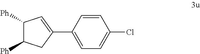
C1([Ph])C([Ph])CC(C2=CC=C(Cl)C=C2)=C1
